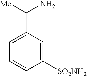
C1=CC([SO2NH2])=CC(C([Me])N)=C1
